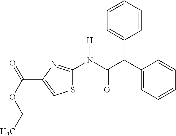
S1C(N(C(C(C2=CC=CC=C2)C2=CC=CC=C2)=O)[H])=NC(C(OCC)=O)=C1
